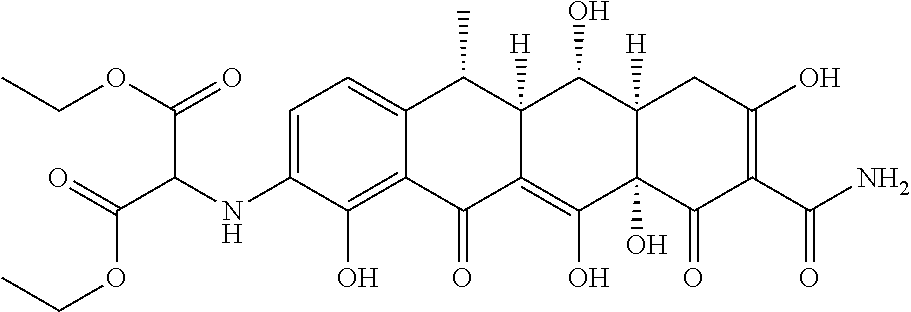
C1=C(NC(C(=O)OCC)C(=O)OCC)C(O)=C2C(=C1)C(C)C1([H])C(=C(O)C3(O)C([H])(C1O)CC(O)=C(C(N)=O)C3=O)C2=O
